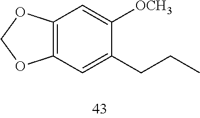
C12=C(OCO1)C=C([OCH3])C(CCC)=C2
